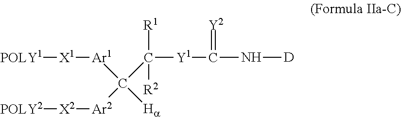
[Y1](C(N[D])=[Y2])C([R1])([R2])C([Ar1][X1][POLY1])([Ar2][X2][POLY2])[Ha]
